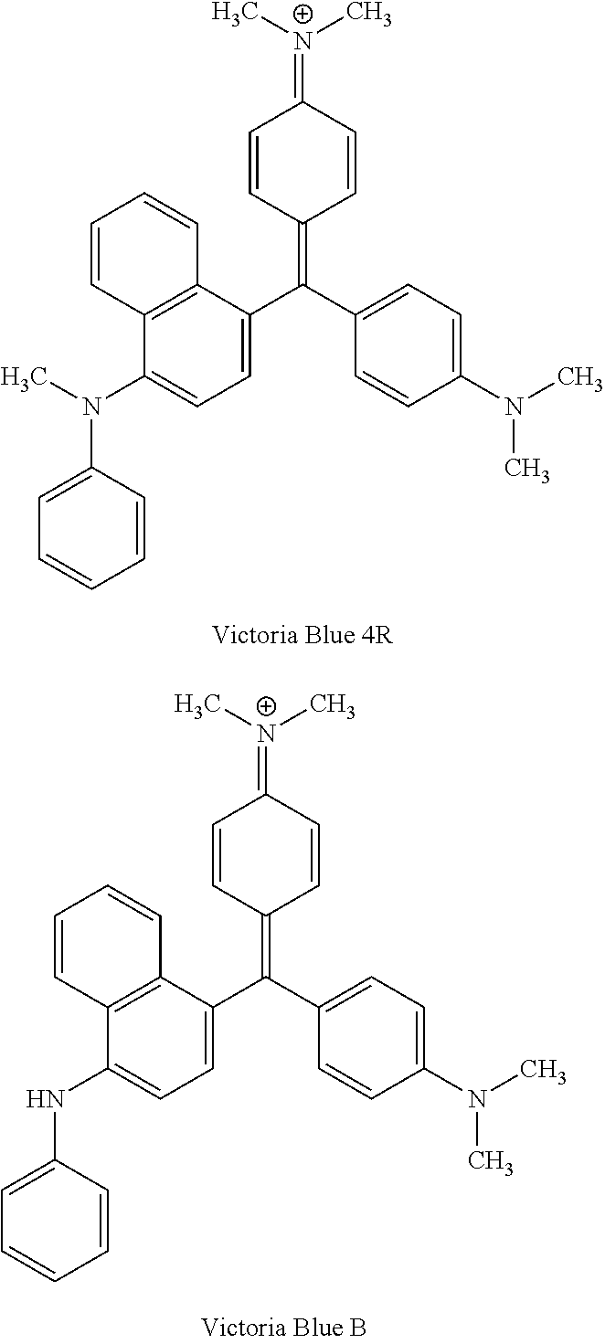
C1=CC(=C(C2=CC=C(N(C)C)C=C2)C2=CC=C(N(C)C3=CC=CC=C3)C3=C2C=CC=C3)C=CC1=[N+](C)C.C1=CC(=C(C2=CC=C(N(C)C)C=C2)C2=CC=C(NC3=CC=CC=C3)C3=C2C=CC=C3)C=CC1=[N+](C)C
